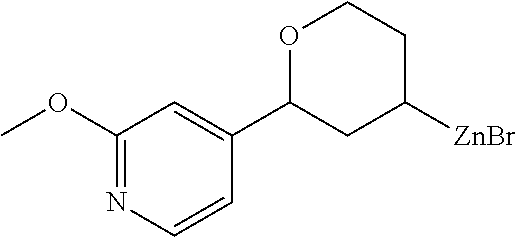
N1=C(OC)C=C(C2OCCC([ZnBr])C2)C=C1
